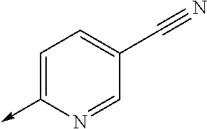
C1=C(->C)N=CC(C#N)=C1
